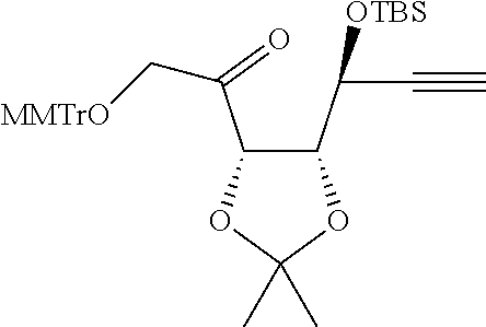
C1(C([OTBS])C#C)C(C(=O)C[MMTrO])OC(C)(C)O1
